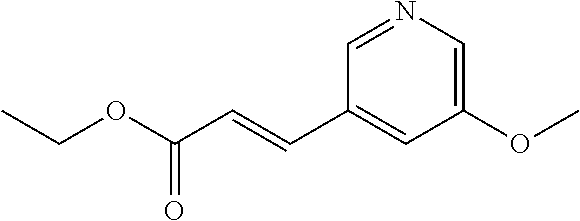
N1=CC(C=CC(OCC)=O)=CC(OC)=C1
